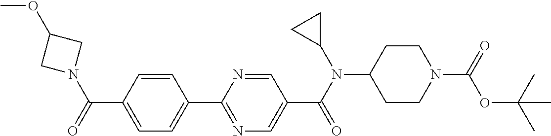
C1(C(=O)N2CC(OC)C2)=CC=C(C2=NC=C(C(N(C3CC3)C3CCN(C(=O)OC(C)(C)C)CC3)=O)C=N2)C=C1
